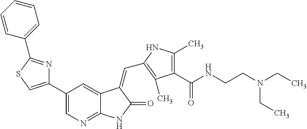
C1(C2=CSC(C3=CC=CC=C3)=N2)=CN=C2C(=C1)C(=CC1=C(C)C(C(NCCN(CC)CC)=O)=C(C)N1)C(=O)N2
